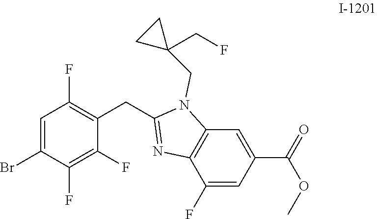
C1=C(Br)C(F)=C(F)C(CC2=NC3=C(N2CC2(CF)CC2)C=C(C(OC)=O)C=C3F)=C1F
